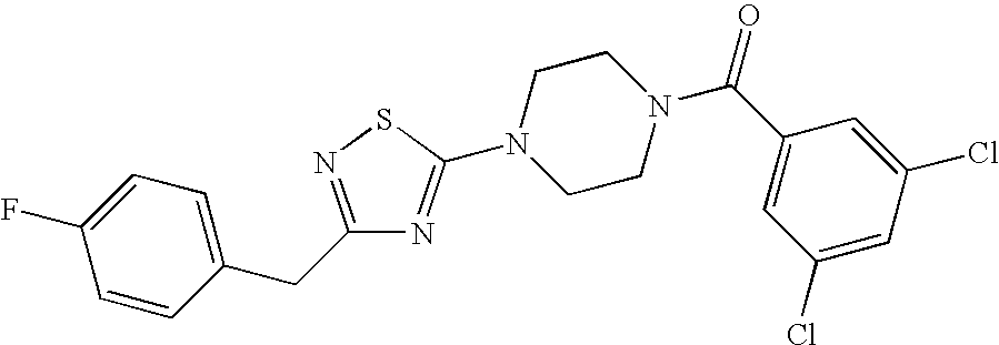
C1=CC(CC2=NSC(N3CCN(C(C4=CC(Cl)=CC(Cl)=C4)=O)CC3)=N2)=CC=C1F
